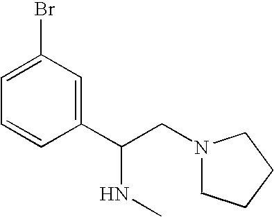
C1(C(CN2CCCC2)NC)=CC(Br)=CC=C1
